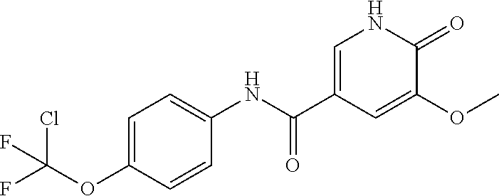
C1=C(OC(F)(Cl)F)C=CC(NC(C2=CNC(=O)C(OC)=C2)=O)=C1
